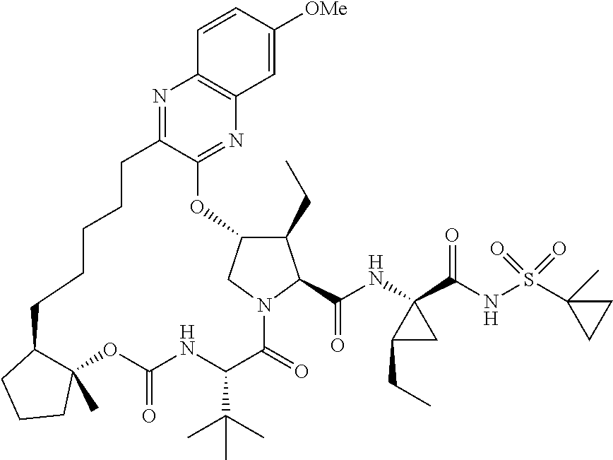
N1=C2C(=NC3=C1C=CC([OMe])=C3)OC1C(CC)C(C(NC3(C(NS(C4(C)CC4)(=O)=O)=O)C(CC)C3)=O)N(C(=O)C(C(C)(C)C)NC(=O)OC3(C)C(CCCCC2)CCC3)C1
